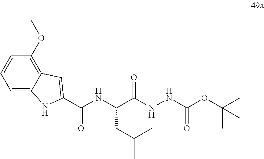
C(C(NNC(OC(C)(C)C)=O)=O)(NC(C1=CC2=C(OC)C=CC=C2N1)=O)CC(C)C
